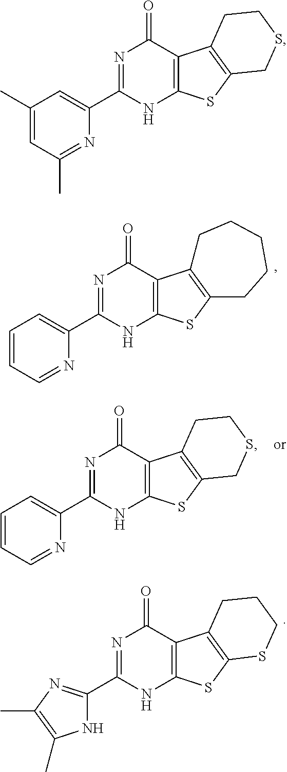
C1=CC=NC(C2=NC(=O)C3=C(N2)SC2=C3CCCCC2)=C1.C1=CC=NC(C2=NC(=O)C3=C(N2)SC2=C3CCSC2)=C1.N1C(C2=NC(=O)C3=C(N2)SC2=C3CCCS2)=NC(C)=C1C.C1(C)=CC(C)=NC(C2=NC(=O)C3=C(N2)SC2=C3CCSC2)=C1
